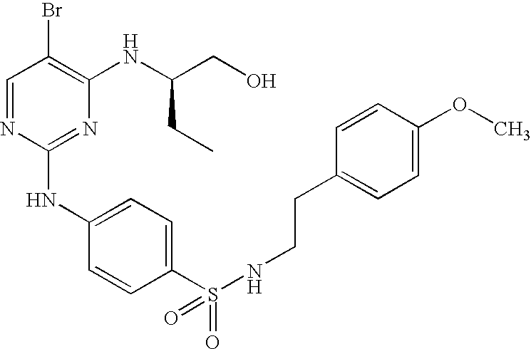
C1=NC(NC2=CC=C(S(=O)(=O)NCCC3=CC=C(OC)C=C3)C=C2)=NC(NC(CO)CC)=C1Br
